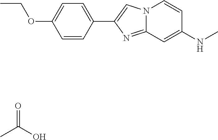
C1=C(C2=CN3C(=N2)C=C(NC)C=C3)C=CC(OCC)=C1.CC(O)=O
